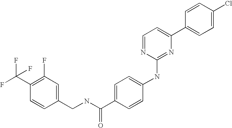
C1=CC(C2=CC=NC(NC3=CC=C(C(NCC4=CC(F)=C(C(F)(F)F)C=C4)=O)C=C3)=N2)=CC=C1Cl
